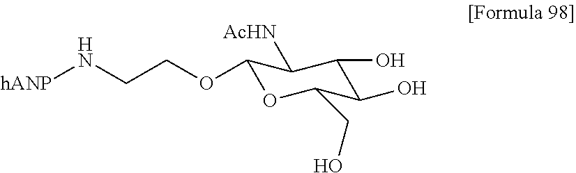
C1(OCCN[hANP])OC(CO)C(O)C(O)C1[AcHN]
